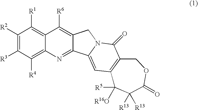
C1([R2])=C([R3])C([R4])=C2C(=C1[R1])C([R6])=C1C(=N2)C2=CC3=C(C(=O)N2C1)COC(=O)C([R13])([R13])C3([R5])[R16O]
